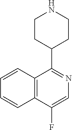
C1CC(C2=NC=C(F)C3=C2C=CC=C3)CCN1
